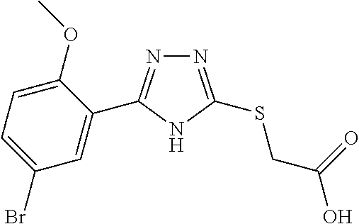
N1=C(SCC(O)=O)NC(C2=CC(Br)=CC=C2OC)=N1
